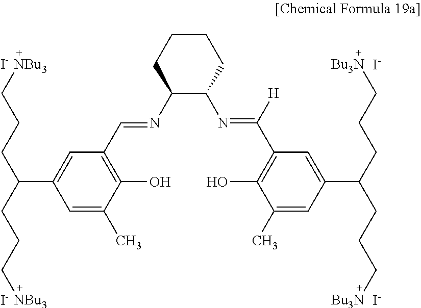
[I-].[I-].[I-].[I-].C1CCC(N=CC2=C(O)C(C)=CC(C(CCC[NBu3])CCC[NBu3])=C2)C(N=C(C2=C(O)C(C)=CC(C(CCC[Bu3N])CCC[Bu3N])=C2)[H])C1
